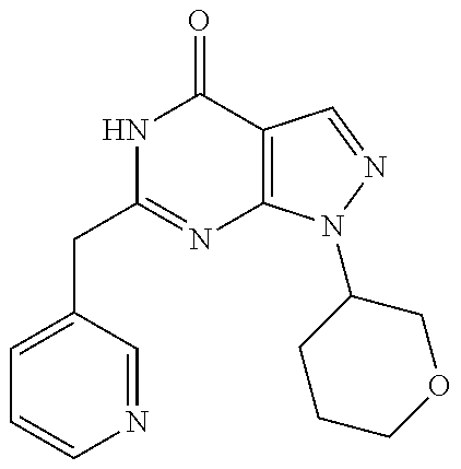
C(C1=NC2=C(C(=O)N1)C=NN2C1CCCOC1)C1=CC=CN=C1
